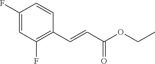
C1(F)=CC(F)=C(C=CC(OCC)=O)C=C1
